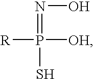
[R]P([OH])(=NO)S
